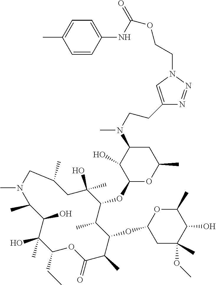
C1(CC)C(C)(O)C(O)C(C)N(C)CC(C)CC(O)(C)C(OC2OC(C)CC(N(C)CCC3=CN(CCOC(NC4=CC=C(C)C=C4)=O)N=N3)C2O)C(C)C(OC2CC(C)(OC)C(O)C(C)O2)C(C)C(=O)O1
